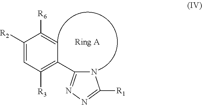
C1=C([R2])C([R6])=CC(C2=NN=C([R1])N2)=C1[R3]
